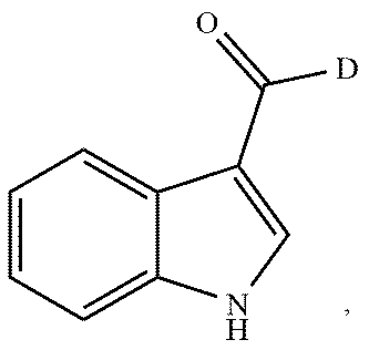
C1=CC=C2C(=C1)C(C([D])=O)=CN2
